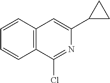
C12=C(C=CC=C1)C=C(C1CC1)N=C2Cl
